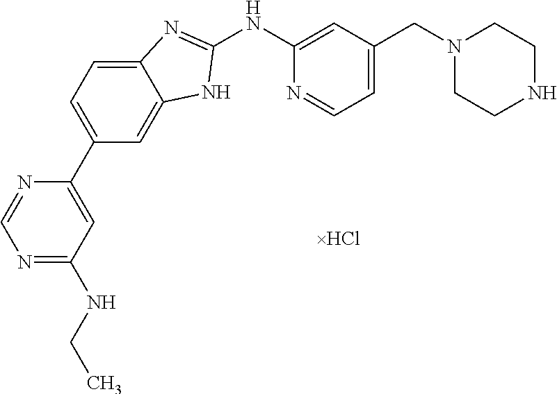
N1=C(NCC)C=C(C2=CC=C3C(=C2)NC(NC2=CC(CN4CCNCC4)=CC=N2)=N3)N=C1
